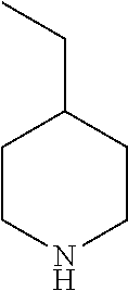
C1CNCCC1CC
